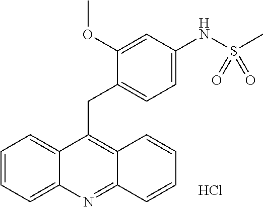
C1=CC=C2C(=C1)C(CC1=CC=C(NS(C)(=O)=O)C=C1OC)=C1C(=N2)C=CC=C1.Cl
